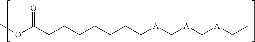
COC(CCCCCCC[A]C[A]C[A]CC)=O
